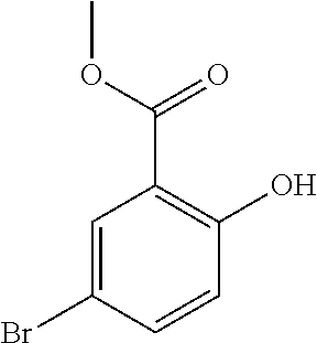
C1=C(Br)C=CC(O)=C1C(OC)=O
